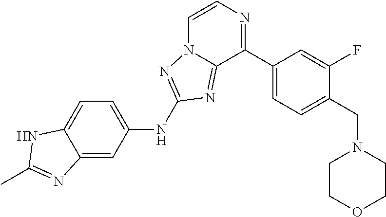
C12=CC(NC3=NN4C=CN=C(C5=CC=C(CN6CCOCC6)C(F)=C5)C4=N3)=CC=C1NC(C)=N2
